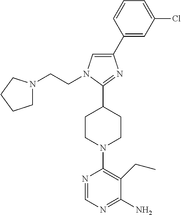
C1(C2=CC(Cl)=CC=C2)=CN(CCN2CCCC2)C(C2CCN(C3=C(CC)C(N)=NC=N3)CC2)=N1
